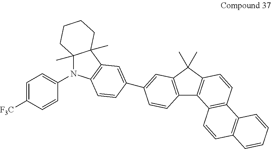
C12=C(C(C)(C)C3=C1C1=C(C=C3)C3=C(C=C1)C=CC=C3)C=C(C1=CC3=C(N(C4=CC=C([F3C])C=C4)C4(C)C3(C)CCCC4)C=C1)C=C2
